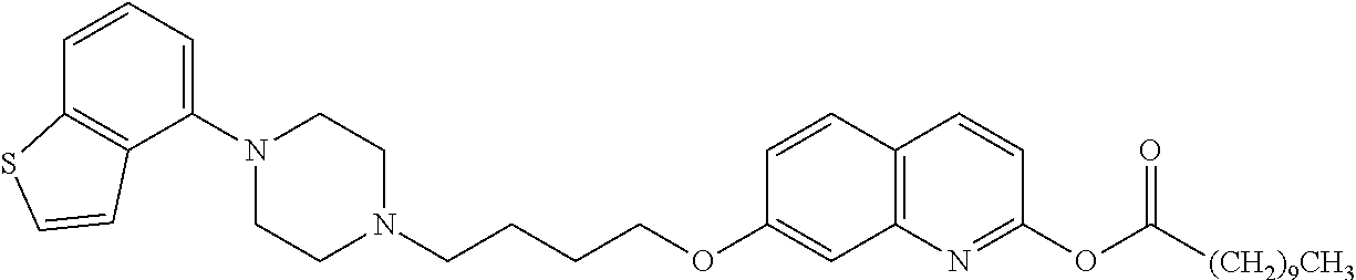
C1N(C2=CC=CC3=C2C=CS3)CCN(CCCCOC2=CC3=C(C=C2)C=CC(OC([(CH2)9CH3])=O)=N3)C1
